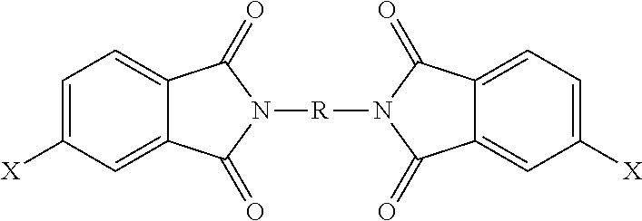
C1=C([X])C=C2C(=C1)C(=O)N([R]N1C(=O)C3=CC=C([X])C=C3C1=O)C2=O
